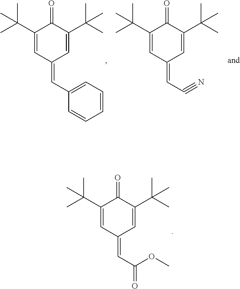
C1(C(C)(C)C)=CC(=CC2=CC=CC=C2)C=C(C(C)(C)C)C1=O.C1(C(C)(C)C)=CC(=CC#N)C=C(C(C)(C)C)C1=O.C1(C(C)(C)C)=CC(=CC(=O)OC)C=C(C(C)(C)C)C1=O
